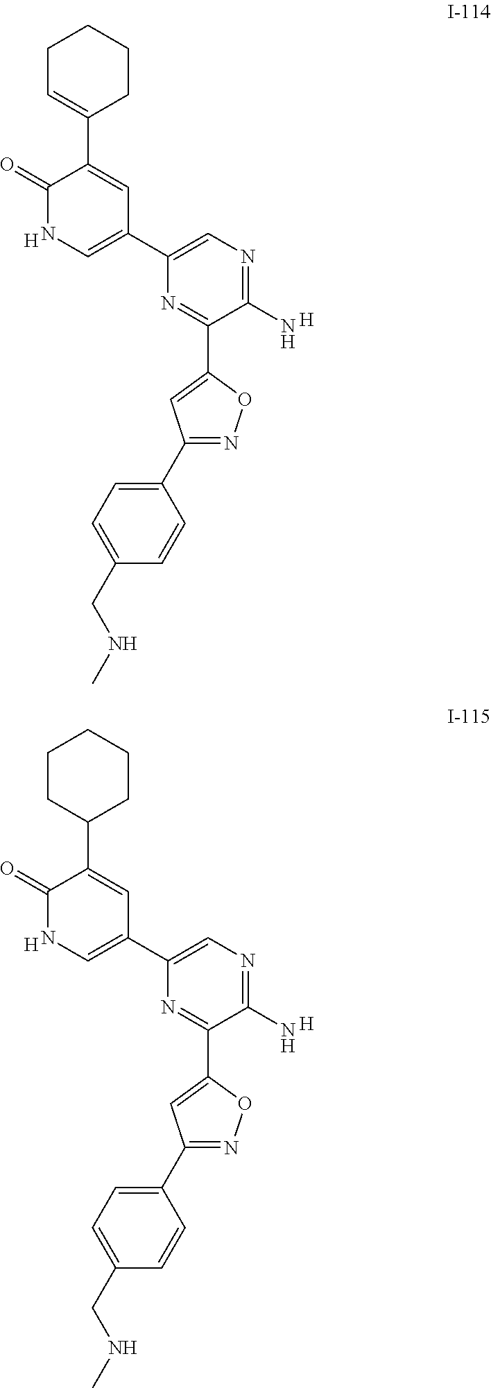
C1(C2=CC=C(CNC)C=C2)=NOC(C2=NC(C3=CNC(=O)C(C4=CCCCC4)=C3)=CN=C2N)=C1.[H].[H].C1(C2=CC=C(CNC)C=C2)=NOC(C2=NC(C3=CNC(=O)C(C4CCCCC4)=C3)=CN=C2N)=C1.[H].[H]
